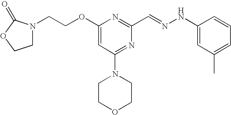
C(COC1=CC(N2CCOCC2)=NC(C=NNC2=CC(C)=CC=C2)=N1)N1CCOC1=O
